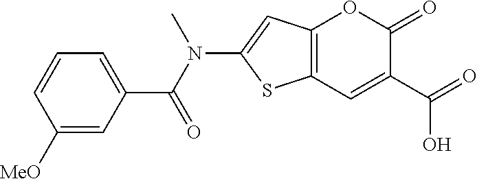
C12=C(C=C(C(=O)O)C(=O)O1)SC(N(C(C1=CC=CC([MeO])=C1)=O)C)=C2
